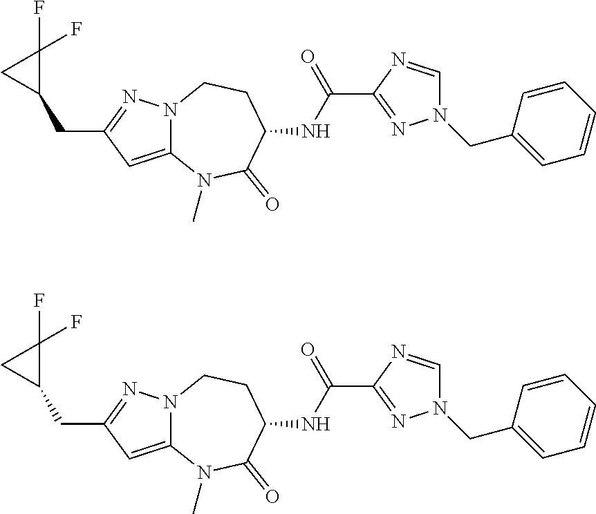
C12=CC(CC3C(F)(F)C3)=NN1CCC(NC(C1=NN(CC3=CC=CC=C3)C=N1)=O)C(=O)N2C.C12=CC(CC3C(F)(F)C3)=NN1CCC(NC(C1=NN(CC3=CC=CC=C3)C=N1)=O)C(=O)N2C
